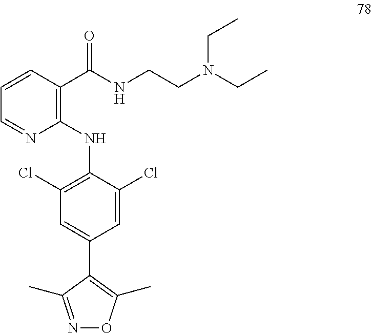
C1=CC(C(NCCN(CC)CC)=O)=C(NC2=C(Cl)C=C(C3=C(C)ON=C3C)C=C2Cl)N=C1
